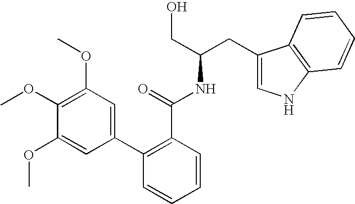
C1=CC=CC(C(=O)NC(CO)CC2=CNC3=C2C=CC=C3)=C1C1=CC(OC)=C(OC)C(OC)=C1
